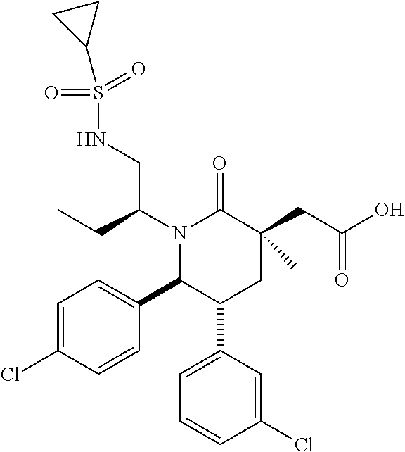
N1(C(CC)CNS(=O)(C2CC2)=O)C(C2=CC=C(Cl)C=C2)C(C2=CC=CC(Cl)=C2)CC(CC(O)=O)(C)C1=O
